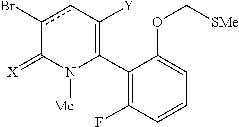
C1(C2=C([Y])cc(Br)C(=[X])N2[Me])=C(F)C=CC=C1OC[SMe]
